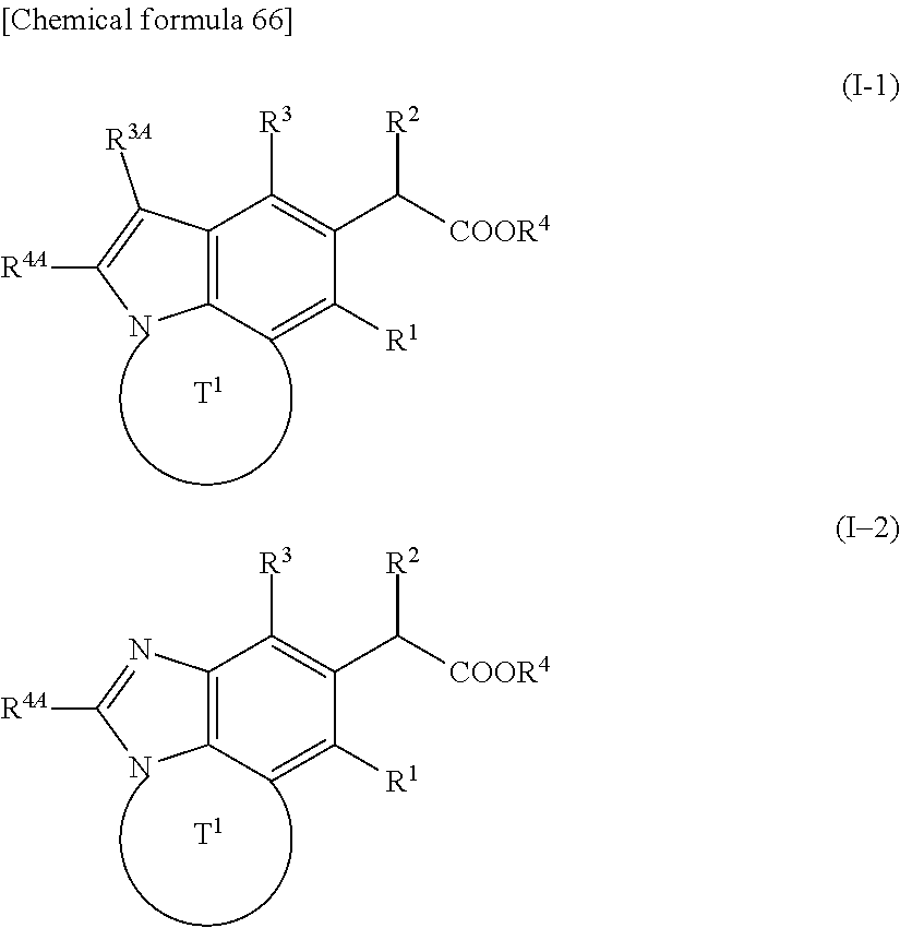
C12=C(C=C([R1])C(C([COOR4])[R2])=C1[R3])NC([R4A])=C2[R3A].C12=C(C=C([R1])C(C([COOR4])[R2])=C1[R3])NC([R4A])=N2
